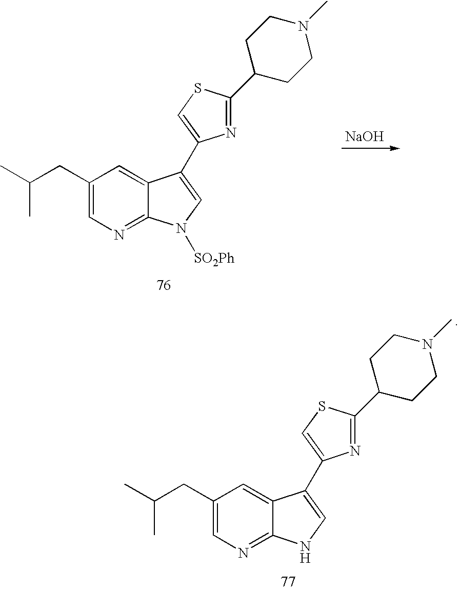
C1(CC(C)C)=CN=C2C(=C1)C(C1=CSC(C3CCN(C)CC3)=N1)=CN2.C1(CC(C)C)=CN=C2C(=C1)C(C1=CSC(C3CCN(C)CC3)=N1)=CN2[SO2Ph].[NaOH]
